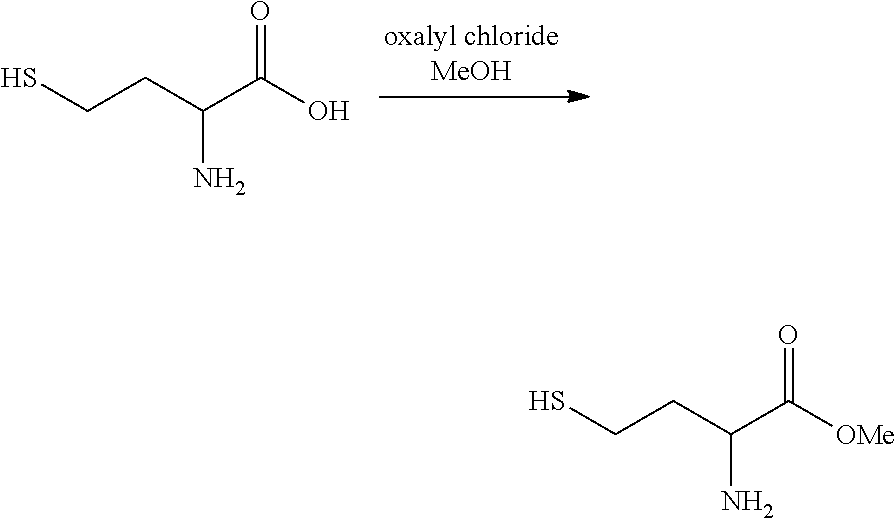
C(CC(C(O)=O)N)S.C(CC(C([OMe])=O)N)S
